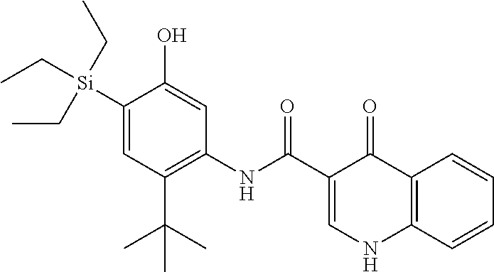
C([Si](C1=CC(C(C)(C)C)=C(NC(=O)C2=CNC3=C(C2=O)C=CC=C3)C=C1O)(CC)CC)C
